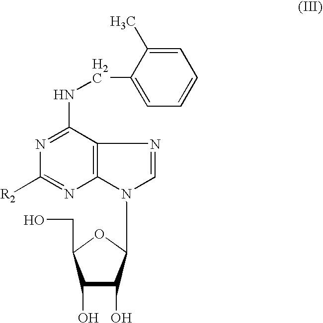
C1(O)C(O)C(N2C3=C(C(NCC4=CC=CC=C4C)=NC([R2])=N3)N=C2)OC1CO
